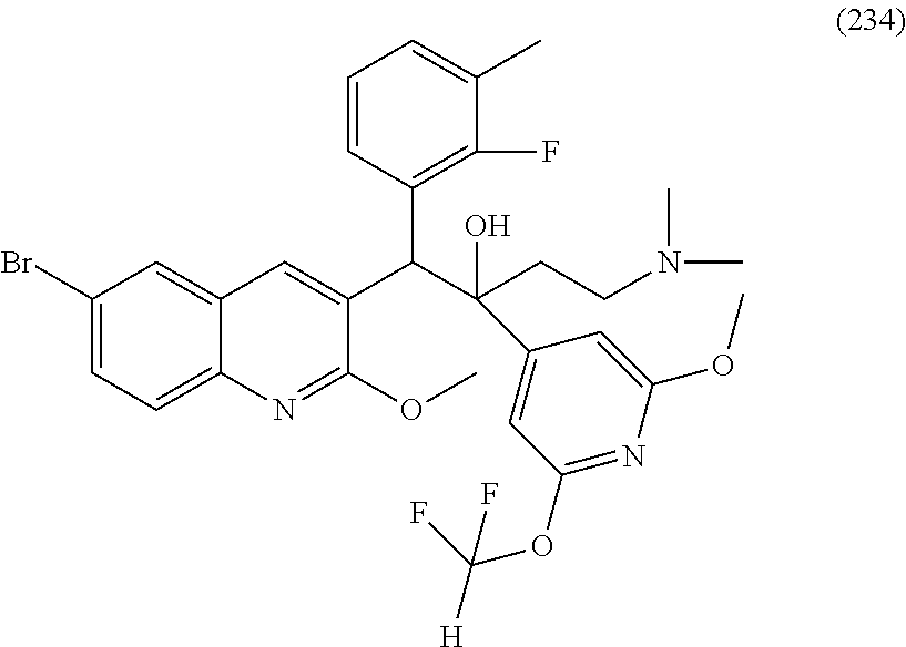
C1(Br)=CC=C2C(=C1)C=C(C(C(CCN(C)C)(O)C1=CC(OC([H])(F)F)=NC(OC)=C1)C1=C(F)C(C)=CC=C1)C(OC)=N2
